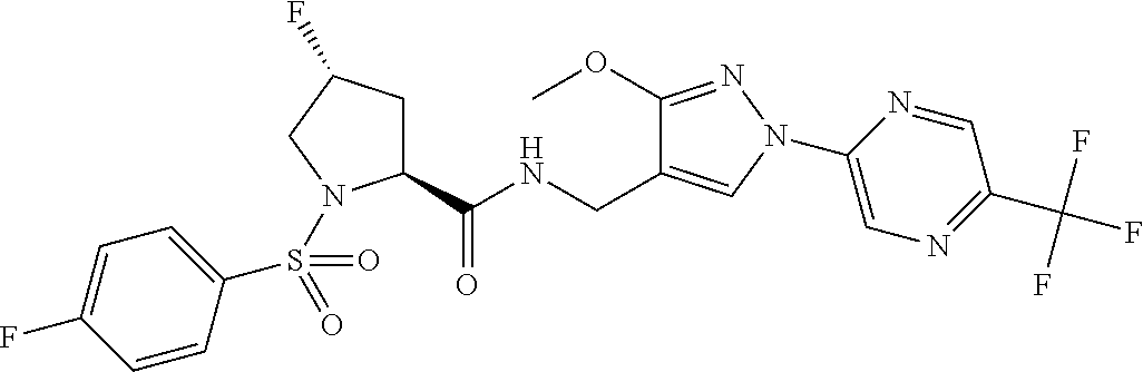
C1(C(NCC2=CN(C3=CN=C(C(F)(F)F)C=N3)N=C2OC)=O)CC(F)CN1S(C1=CC=C(F)C=C1)(=O)=O
